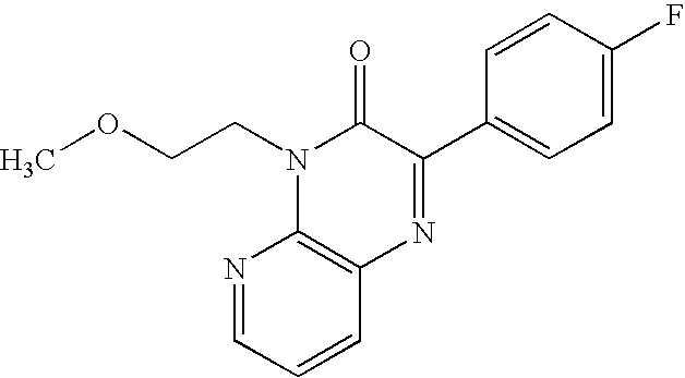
N1=CC=CC2=C1N(CCOC)C(=O)C(C1=CC=C(F)C=C1)=N2
